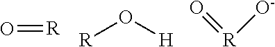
O=[R].[R]O[H].O=[R][O-]
